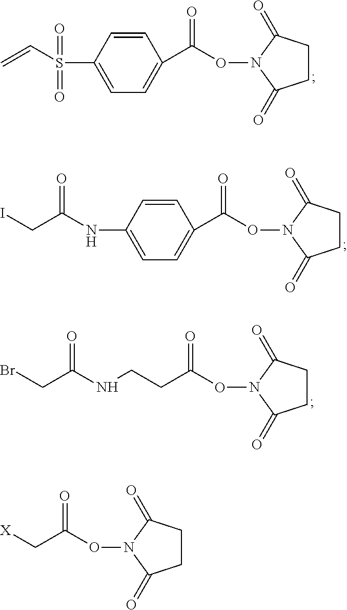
C=CS(C1=CC=C(C(=O)ON2C(=O)CCC2=O)C=C1)(=O)=O.C(C(NC1=CC=C(C(=O)ON2C(=O)CCC2=O)C=C1)=O)I.C(C(NCCC(=O)ON1C(=O)CCC1=O)=O)Br.C(=O)(ON1C(=O)CCC1=O)C[X]
